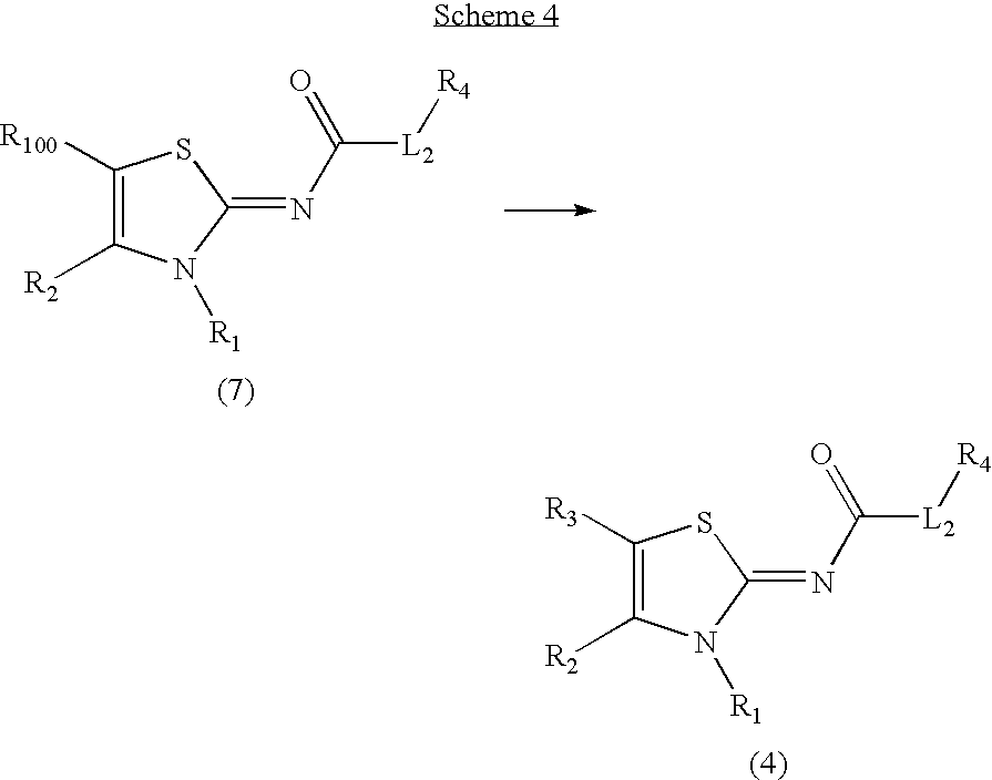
C1([R100])=C([R2])N([R1])C(=NC([L2][R4])=O)S1.C1([R3])=C([R2])N([R1])C(=NC([L2][R4])=O)S1
